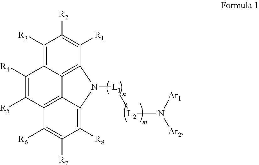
C1([R3])=C2C3=C(C([R1])=C1[R2])N([L1][L2]N([Ar2])[Ar1])C1=C([R8])C([R7])=C([R6])C(=C31)C([R5])=C2[R4]
